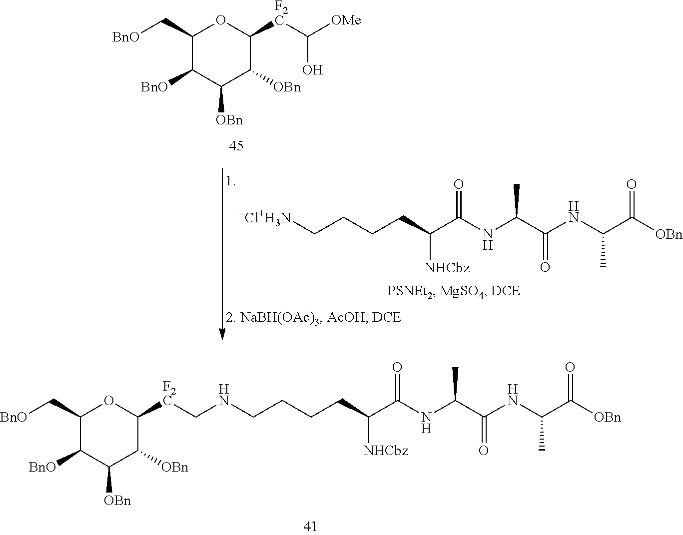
C1(C[BnO])C([BnO])C([OBn])C([OBn])C([F2C]CNCCCCC(C(NC(C(NC(C([OBn])=O)C)=O)C)=O)[NHCbz])O1.C1(C[BnO])C([BnO])C([OBn])C([OBn])C([F2C]C([OMe])O)O1.C(C(C(NC(C(NC(C([OBn])=O)C)=O)C)=O)[NHCbz])CCC[-Cl+H3N]
